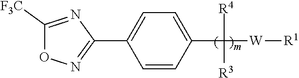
C1=CC(C([W][R1])([R4])[R3])=CC=C1C1=NOC([F3C])=N1
